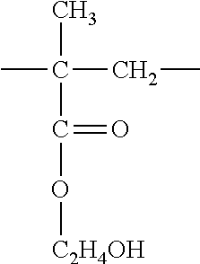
CC(C)(CC)C(O[C2H4OH])=O
